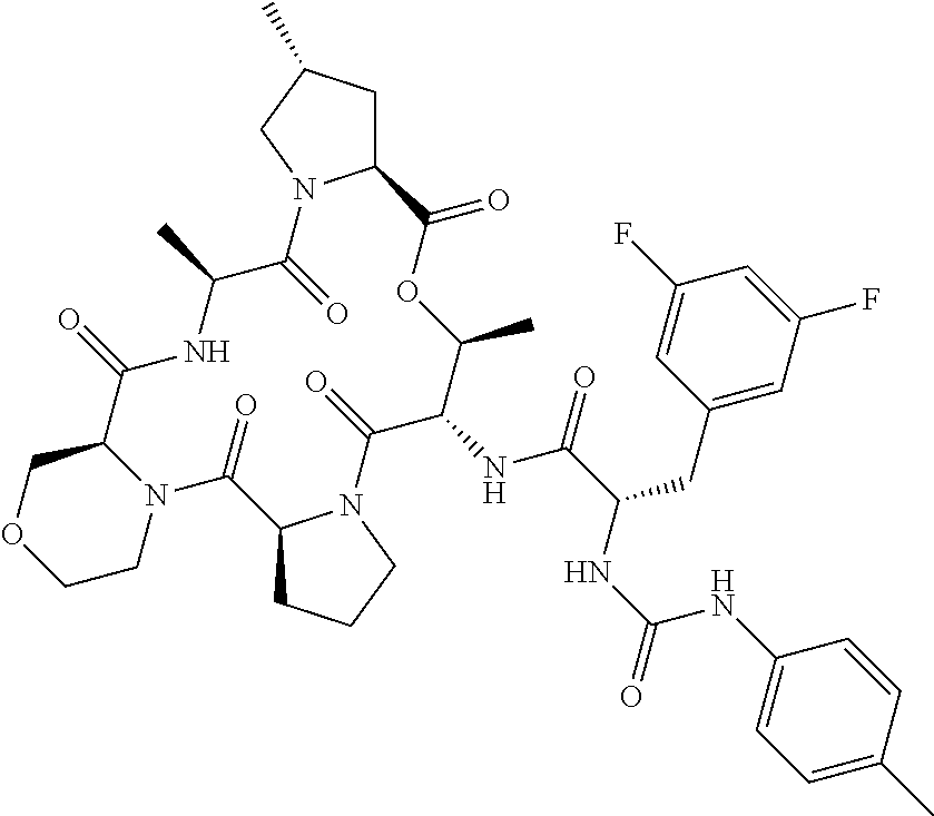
C1N2C(COC1)C(=O)NC(C)C(=O)N1C(CC(C)C1)C(=O)OC(C)C(NC(=O)C(CC1=CC(F)=CC(F)=C1)NC(NC1=CC=C(C)C=C1)=O)C(=O)N1C(C2=O)CCC1
